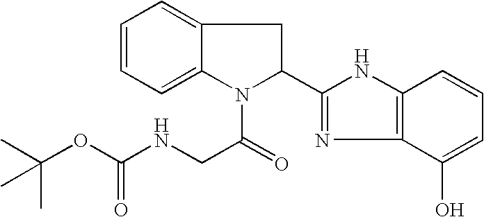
C1=CC=C2C(=C1)CC(C1=NC3=C(N1)C=CC=C3O)N2C(=O)CNC(OC(C)(C)C)=O
